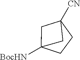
C1CC2([CN])CC1([BocHN])C2
